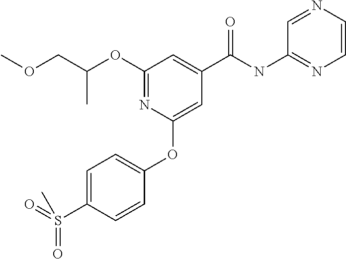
C(C)(COC)OC1=NC(OC2=CC=C(S(=O)(=O)C)C=C2)=CC(C(NC2=NC=CN=C2)=O)=C1
